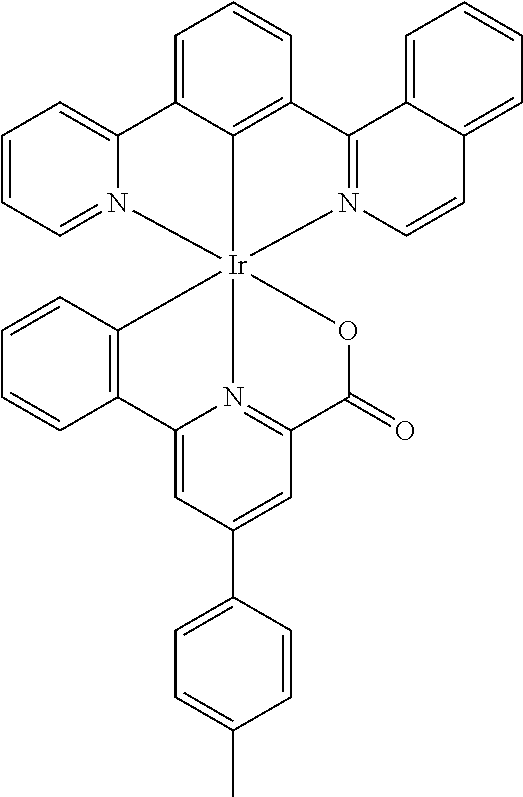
C1=CC2=C3C(=C1)C1=CC=CC=N1[Ir]314(N3=C2C2=CC=CC=C2C=C3)C2=C(C=CC=C2)C2=CC(C3=CC=C(C)C=C3)=CC(=N21)C(=O)O4
